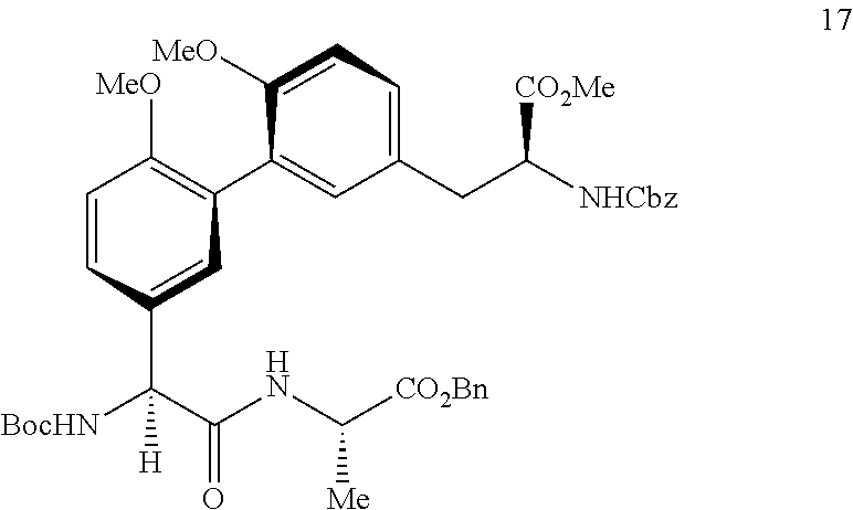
[BocHN]C(C(NC([CO2Bn])[Me])=O)(C1=CC(C2=CC(CC([NHCbz])[CO2Me])=CC=C2[MeO])=C([MeO])C=C1)[H]
